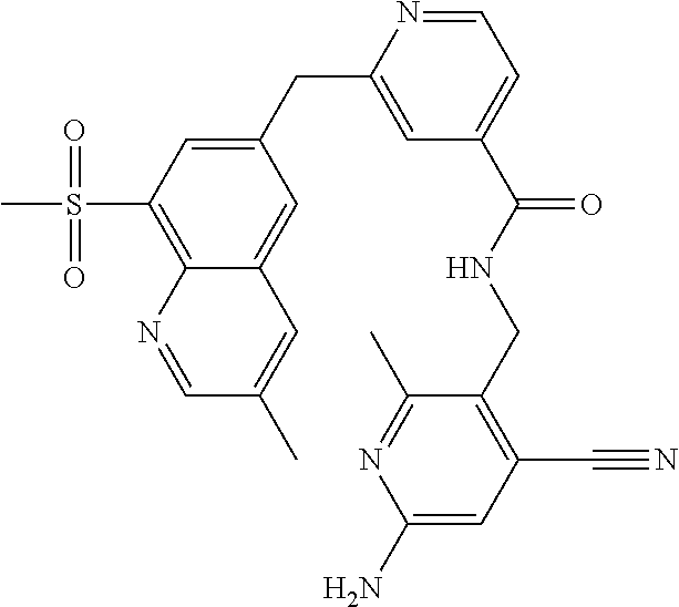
C1(CC2=CC(C(NCC3=C(C#N)C=C(N)N=C3C)=O)=CC=N2)=CC(S(C)(=O)=O)=C2C(=C1)C=C(C)C=N2
